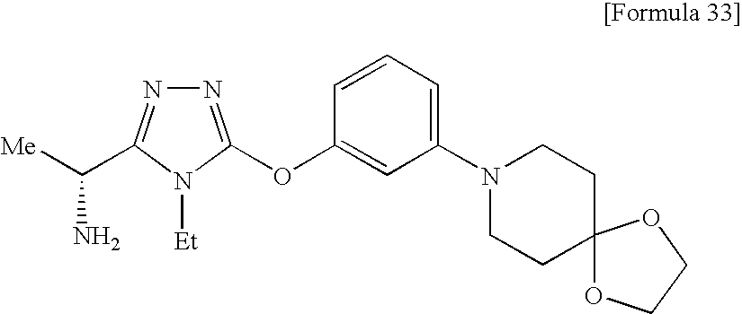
[Me]C(N)C1=NN=C(OC2=CC(N3CCC4(CC3)OCCO4)=CC=C2)N1[Et]
